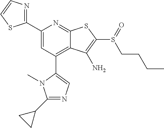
C1(C2=CC(C3=CN=C(C4CC4)N3C)=C3C(=N2)SC(S(=O)CCCC)=C3N)=NC=CS1
